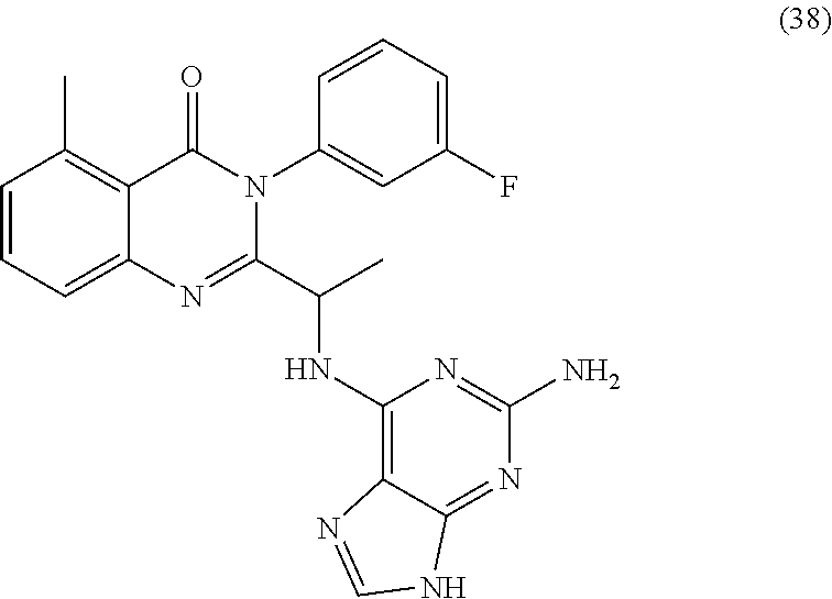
C1=CC=C2C(=C1C)C(=O)N(C1=CC(F)=CC=C1)C(C(C)NC1=C3C(=NC(N)=N1)NC=N3)=N2
